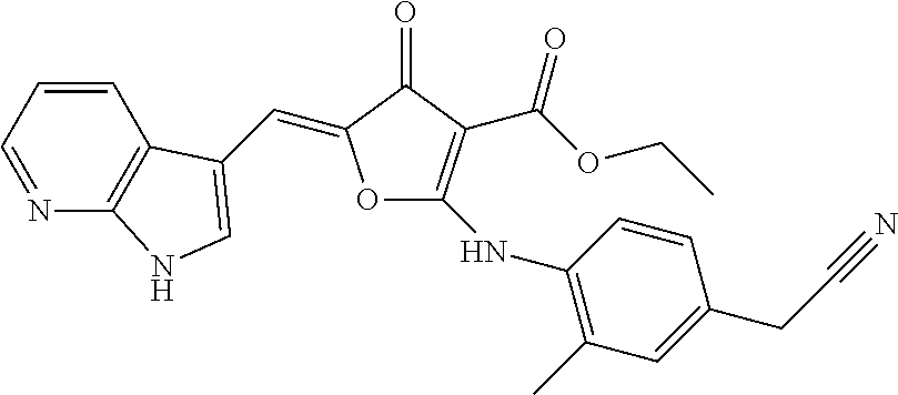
N1=CC=CC2=C1NC=C2C=C1OC(NC2=C(C)C=C(CC#N)C=C2)=C(C(OCC)=O)C1=O
